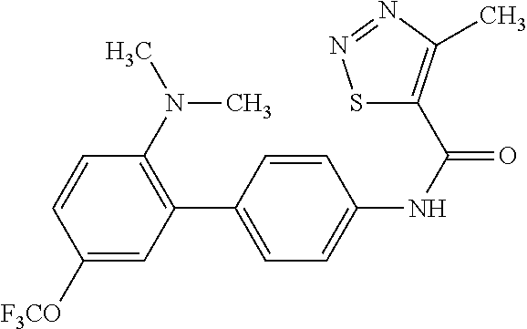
C1([F3CO])=CC(C2=CC=C(NC(=O)C3=C(C)N=NS3)C=C2)=C(N(C)C)C=C1
